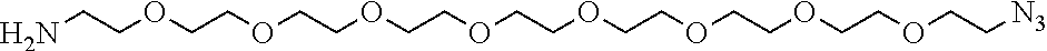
NCCOCCOCCOCCOCCOCCOCCOCCOCC[N3]
